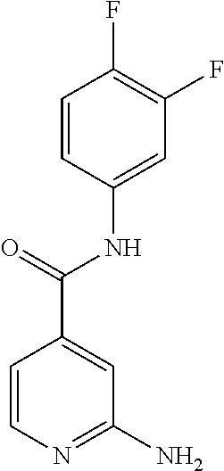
C1(N)=NC=CC(C(NC2=CC(F)=C(F)C=C2)=O)=C1
